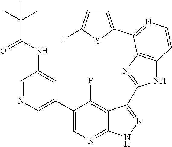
C1=NC=C(C2=CN=C3C(=C2F)C(C2=NC4=C(N2)C=CN=C4C2=CC=C(F)S2)=N[N H]3)C=C1NC(C(C)(C)C)=O
